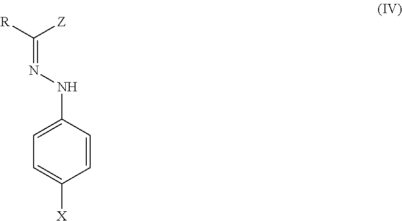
C1=CC(NN=C([R])[Z])=CC=C1[X]
